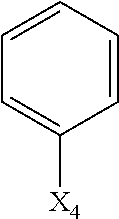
C1=CC=CC([X4])=C1
